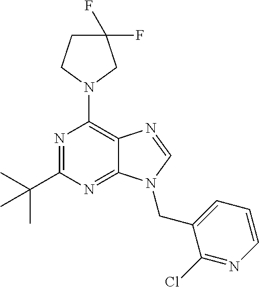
C1(C(C)(C)C)=NC(N2CC(F)(F)CC2)=C2C(=N1)N(CC1=CC=CN=C1Cl)C=N2
